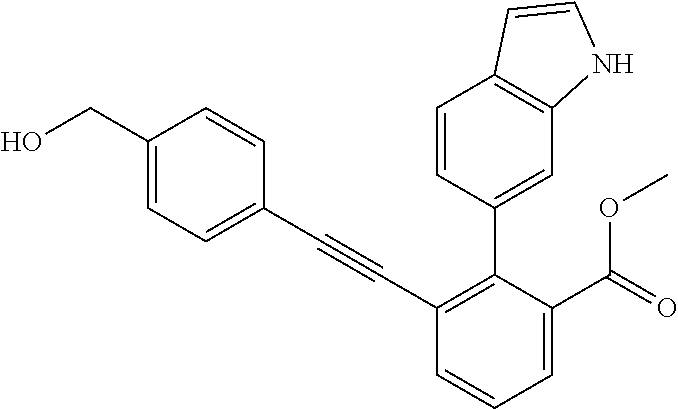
C1(CO)=CC=C(C#CC2=C(C3=CC4=C(C=C3)C=CN4)C(C(=O)OC)=CC=C2)C=C1
